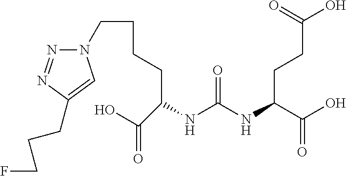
C(CCC(C(=O)O)NC(NC(CCCCN1N=NC(CCCF)=C1)C(=O)O)=O)(=O)O
